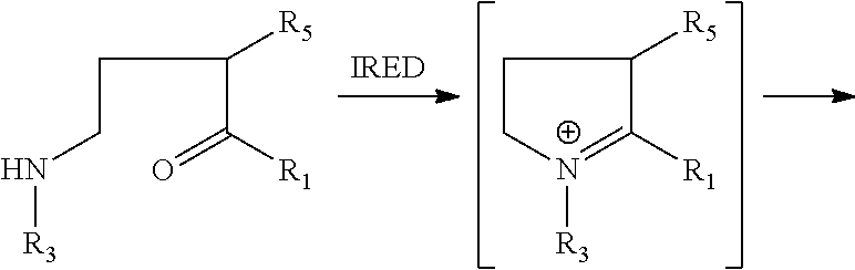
N(CCC(C(=O)[R1])[R5])[R3].C1CC([R5])C([R1])=[N+]1[R3]
